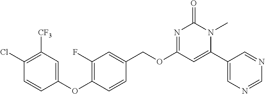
C1(Cl)=C([CF3])C=C(OC2=C(F)C=C(COC3=NC(=O)N(C)C(C4=CN=CN=C4)=C3)C=C2)C=C1
